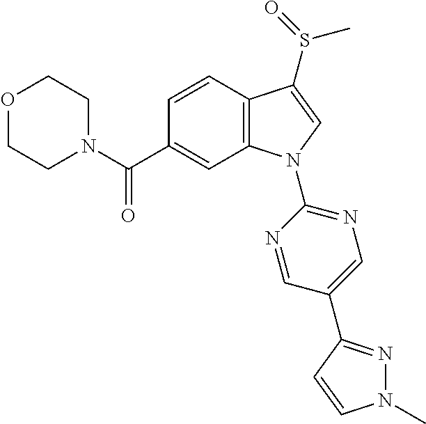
N1(C(C2=CC3=C(C=C2)C(S(=O)C)=CN3C2=NC=C(C3=NN(C)C=C3)C=N2)=O)CCOCC1
